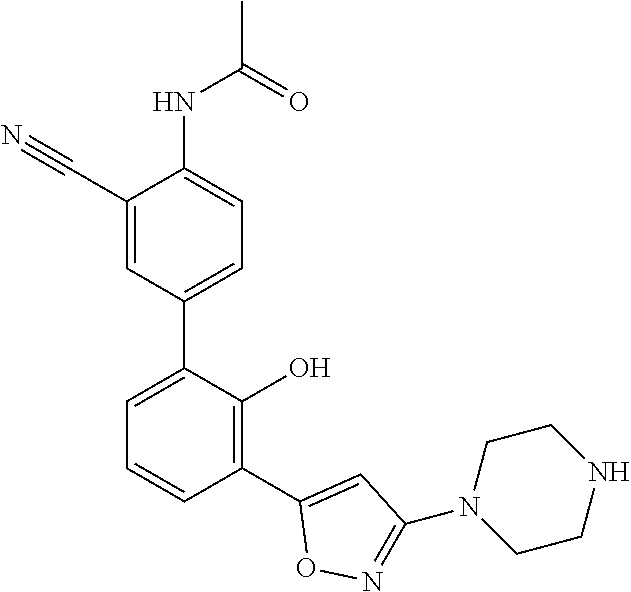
N(C1=CC=C(C2=CC=CC(C3=CC(N4CCNCC4)=NO3)=C2O)C=C1C#N)C(C)=O
